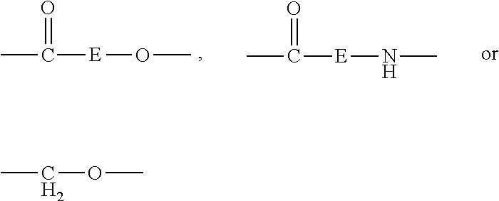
CC([E]OC)=O.CC([E]NC)=O.CCOC
